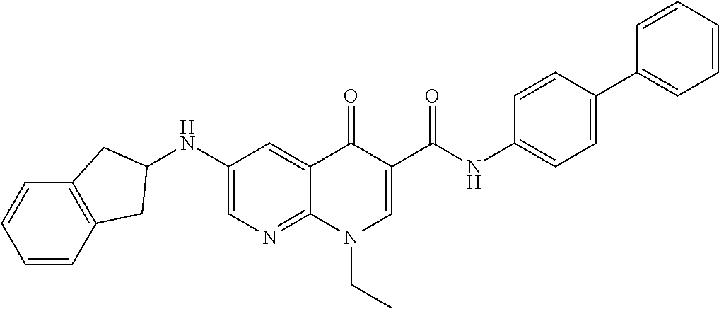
N(C1=CC=C(C2=CC=CC=C2)C=C1)C(C1=CN(CC)C2=NC=C(NC3CC4=C(C=CC=C4)C3)C=C2C1=O)=O
